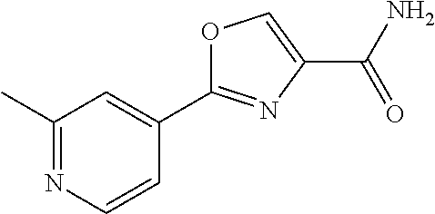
C1(C)=NC=CC(C2=NC(C(N)=O)=CO2)=C1
